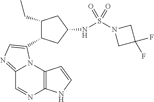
C12=NC=C(C3C(CC)CC(NS(N4CC(F)(F)C4)(=O)=O)C3)N1C1=C(N=C2)NC=C1
